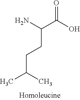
O=C(O)C(N)CCC(C)C
